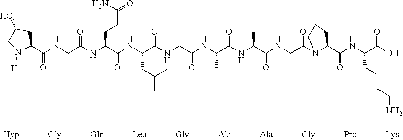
C1(C(NCC(NC(C(NC(C(NCC(NC(C(NC(C(NCC(N2C(C(NC(C(O)=O)CCCCN)=O)CCC2)=O)=O)C)=O)C)=O)=O)CC(C)C)=O)CCC(N)=O)=O)=O)CC(O)CN1[H]
